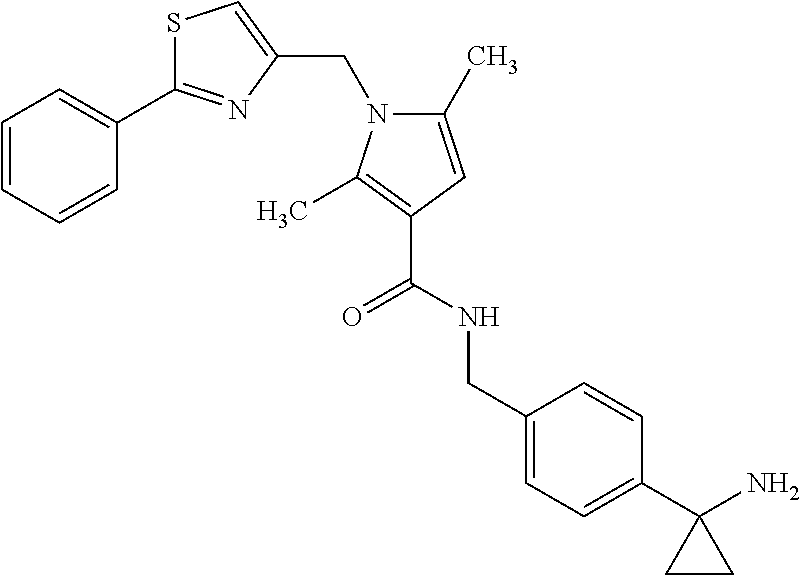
C1=CC=CC(C2=NC(CN3C(C)=CC(C(=O)NCC4=CC=C(C5(N)CC5)C=C4)=C3C)=CS2)=C1
